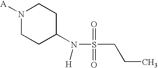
[A]N1CCC(N([H])S(=O)(=O)CCC)CC1
